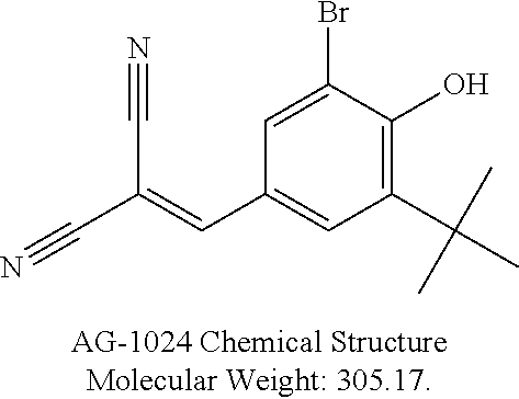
C1(C(C)(C)C)=C(O)C(Br)=CC(C=C(C#N)C#N)=C1
